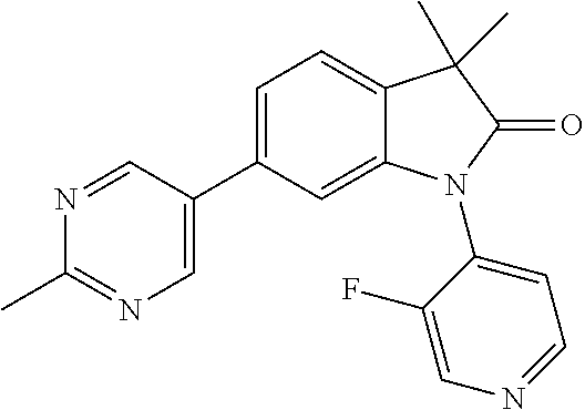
C1(C2=CN=C(C)N=C2)=CC=C2C(=C1)N(C1=CC=NC=C1F)C(=O)C2(C)C
